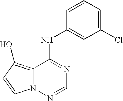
C12=C(O)C=CN1N=CN=C2NC1=CC(Cl)=CC=C1
